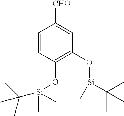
[CHO]C1=CC(O[Si](C(C)(C)C)(C)C)=C(O[Si](C)(C)C(C)(C)C)C=C1
